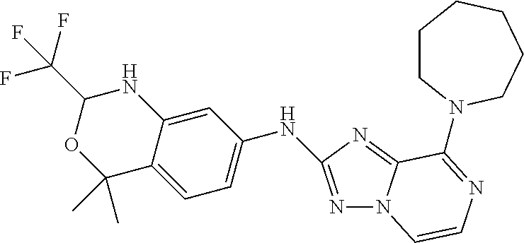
N(C1=CC=C2C(=C1)NC(C(F)(F)F)OC2(C)C)C1=NN2C(=N1)C(N1CCCCCC1)=NC=C2
